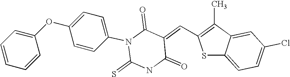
C1(C)=C(C=C2C(=O)N(C3=CC=C(OC4=CC=CC=C4)C=C3)C(=S)NC2=O)SC2=CC=C(Cl)C=C12
